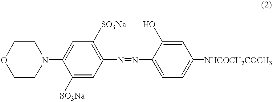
C1OCCN(C2=CC([SO3Na])=C(N=NC3=CC=C([NHCOCH2COCH3])C=C3O)C=C2[SO3Na])C1
